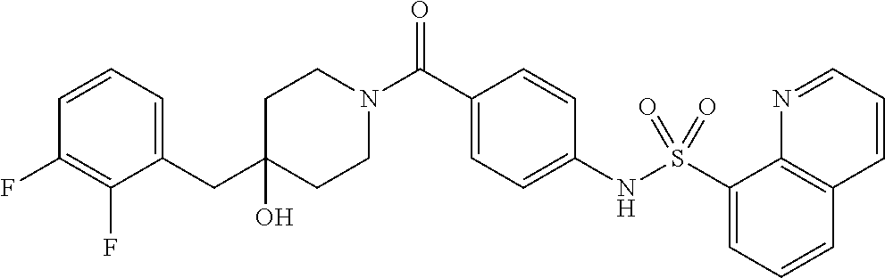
C1(O)(CC2=CC=CC(F)=C2F)CCN(C(C2=CC=C(NS(C3=CC=CC4=C3N=CC=C4)(=O)=O)C=C2)=O)CC1
